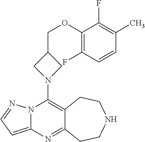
N12C(=CC=N1)N=C1C(=C2N2CC(COC3=C(F)C=CC(C)=C3F)C2)CCNCC1
